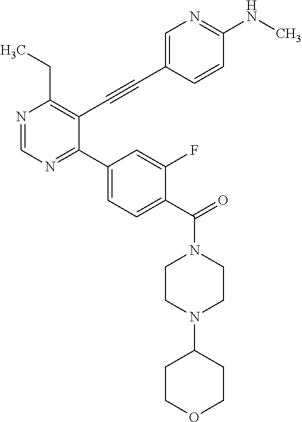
N1=CN=C(C2=CC=C(C(=O)N3CCN(C4CCOCC4)CC3)C(F)=C2)C(C#CC2=CN=C(NC)C=C2)=C1CC
